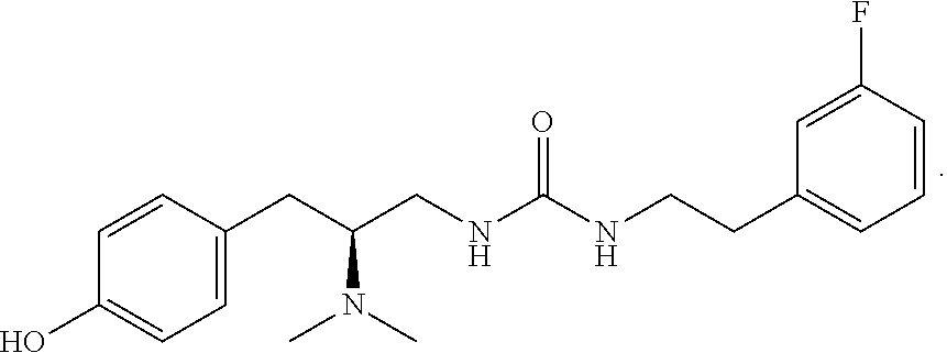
C1(CCNC(=O)NCC(CC2=CC=C(O)C=C2)N(C)C)=CC=CC(F)=C1
